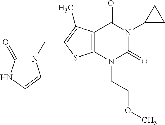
C12=C(N(CCOC)C(=O)N(C3CC3)C1=O)SC(CN1C(=O)NC=C1)=C2C
